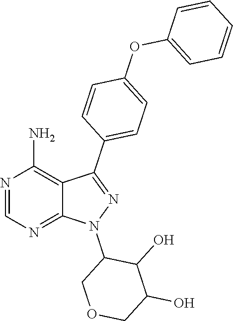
C1(O)COCC(N2N=C(C3=CC=C(OC4=CC=CC=C4)C=C3)C3=C(N)N=CN=C23)C1O
